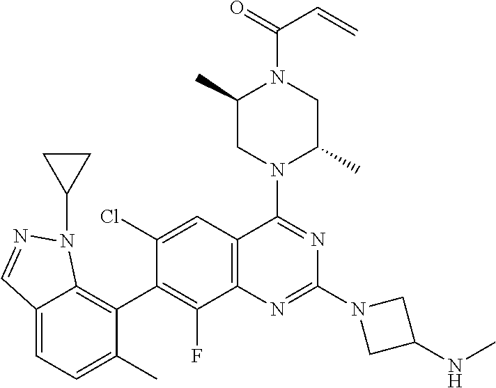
C12=C(C=C(Cl)C(C3=C4C(=CC=C3C)C=NN4C3CC3)=C1F)C(N1C(C)CN(C(=O)C=C)C(C)C1)=NC(N1CC(NC)C1)=N2
